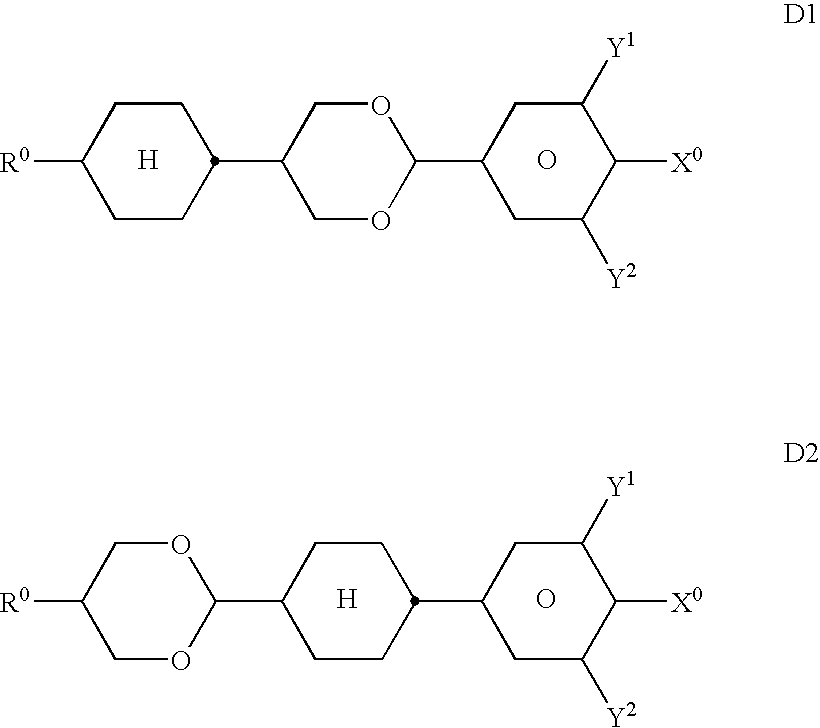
[H].C1CC(C2COC(C3CC([Y2])C([X0])C([Y1])C3)OC2)CCC1[R0].O.[H].C1([R0])COC(C2CCC(C3CC([Y2])C([X0])C([Y1])C3)CC2)OC1.O
